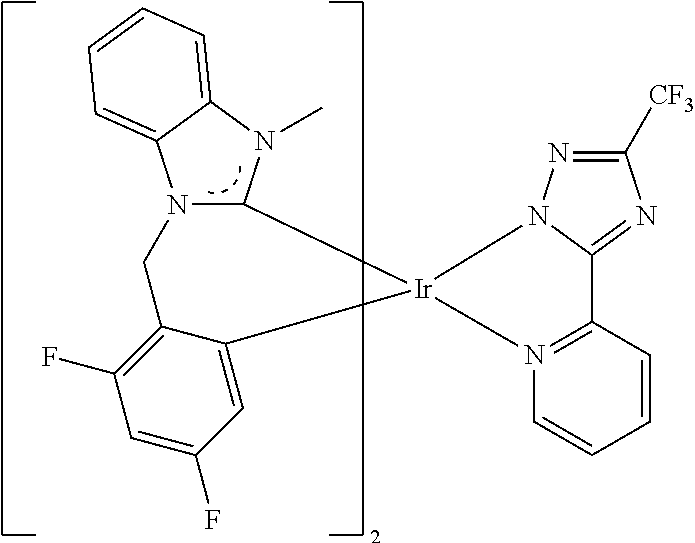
C12=NC([CF3])=NN1[Ir]1(N3=C2C=CC=C3)C2=CC(F)=CC(F)=C2CN2C1N(C)C1=CC=CC=C21
